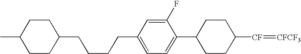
C1(C2CCC([CF]=[CFCF3])CC2)=CC=C(CCCCC2CCC(C)CC2)C=C1F
